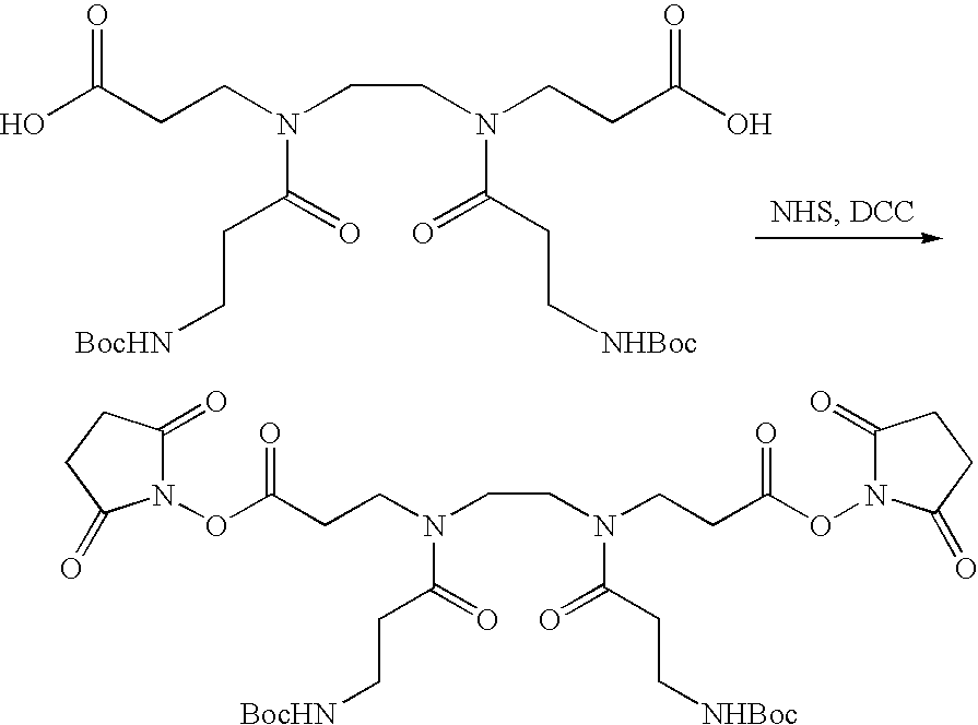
O=C(O)CCN(CCN(CCC(O)=O)C(CC[NHBoc])=O)C(=O)CC[BocHN].O=C(ON1C(=O)CCC1=O)CCN(CCN(CCC(ON1C(=O)CCC1=O)=O)C(CC[NHBoc])=O)C(=O)CC[BocHN]
